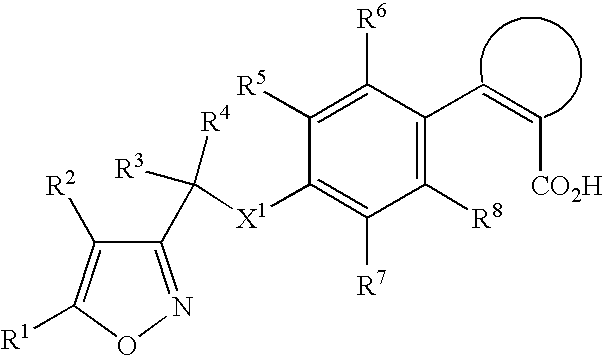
C1([X1]C([R4])([R3])C2=NOC([R1])=C2[R2])=C([R7])C([R8])=C(C=C[CO2H])C([R6])=C1[R5]
